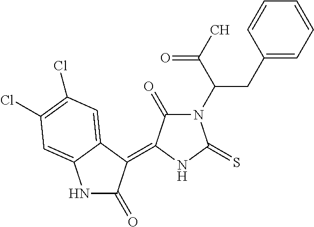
C1(CC(C(C)=O)N2C(=O)C(=C3C(=O)NC4=CC(Cl)=C(Cl)C=C34)NC2=S)=CC=CC=C1
